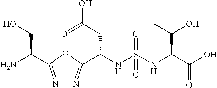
C(NS(NC(C(O)=O)C(O)C)(=O)=O)(CC(O)=O)C1=NN=C(C(N)CO)O1
